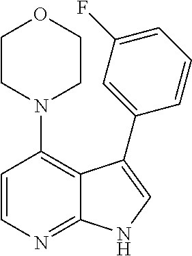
C1=CN=C2C(=C1N1CCOCC1)C(C1=CC(F)=CC=C1)=CN2
